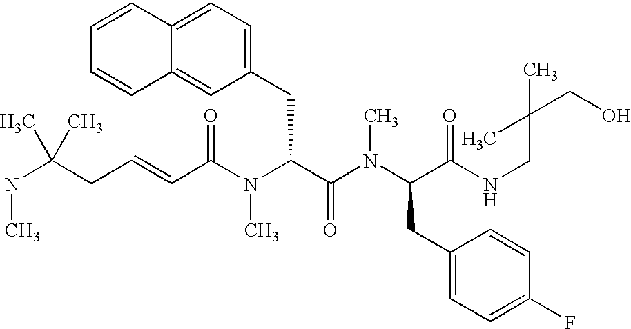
N(C(CC=CC(N(C(C(N(C(CC1=CC=C(F)C=C1)C(NCC(CO)(C)C)=O)C)=O)CC1=CC=C2C(=C1)C=CC=C2)C)=O)(C)C)C
